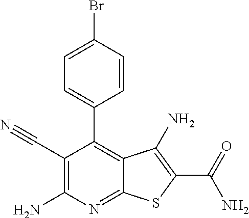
C1=C(Br)C=CC(C2=C3C(=NC(N)=C2C#N)SC(C(N)=O)=C3N)=C1
